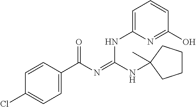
C1=CC(C(N=C(NC2(C)CCCC2)NC2=CC=CC(O)=N2)=O)=CC=C1Cl
